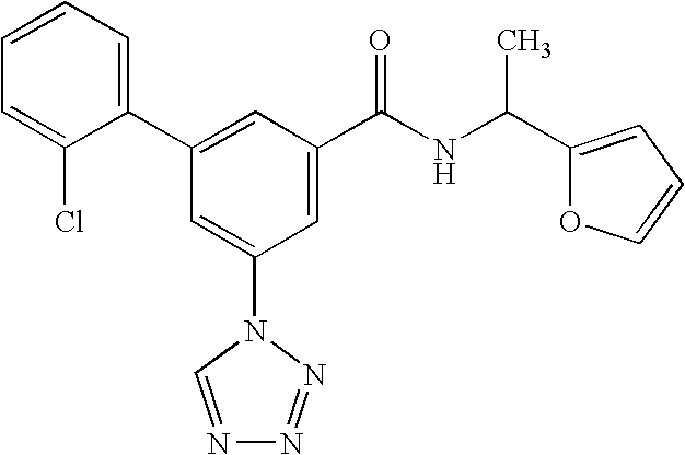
C1(C2=CC(C(NC(C3=CC=CO3)C)=O)=CC(N3C=NN=N3)=C2)=CC=CC=C1Cl
